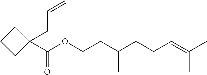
C1(C(OCCC(CCC=C(C)C)C)=O)(CC=C)CCC1
